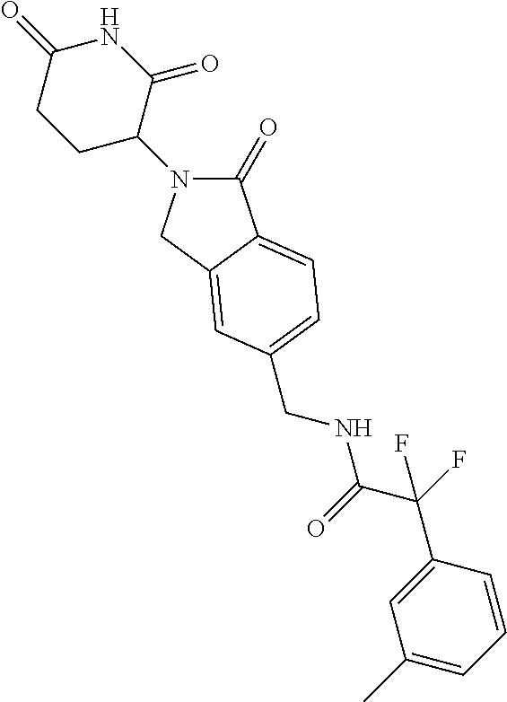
C1(=O)N(C2C(=O)NC(=O)CC2)CC2=CC(CNC(C(F)(C3=CC(C)=CC=C3)F)=O)=CC=C12
